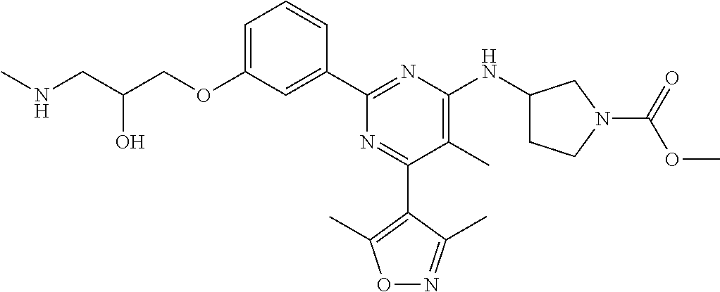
C1=C(OCC(CNC)O)C=C(C2=NC(NC3CCN(C(=O)OC)C3)=C(C)C(C3=C(C)ON=C3C)=N2)C=C1
